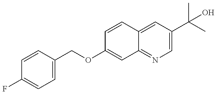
C1=CC(COC2=CC3=NC=C(C(C)(C)O)C=C3C=C2)=CC=C1F
